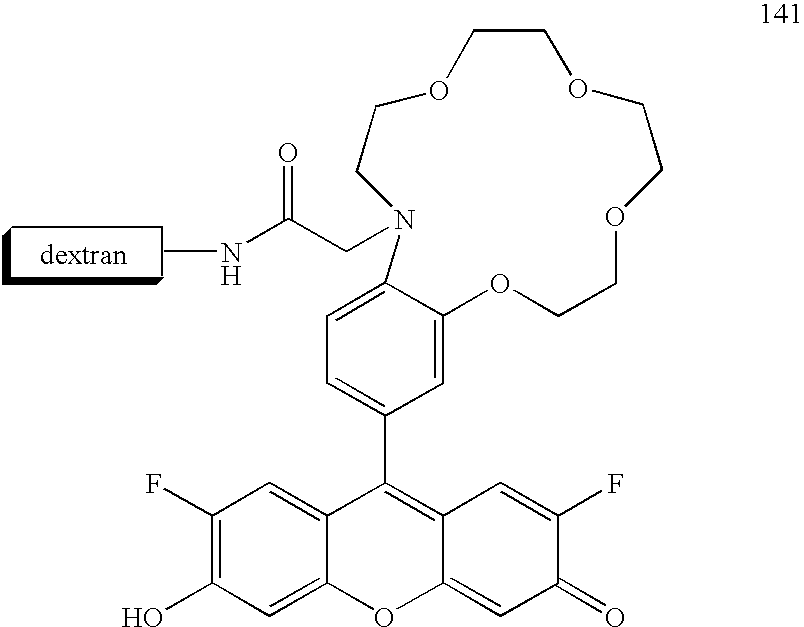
C1(F)=C(O)C=C2C(=C1)C(C1=CC=C3C(=C1)OCCOCCOCCOCCN3CC(NC)=O)=C1C(=CC(=O)C(F)=C1)O2
